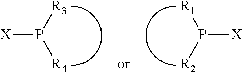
[R1]P([R2])[X].[R3]P([R4])[X]
